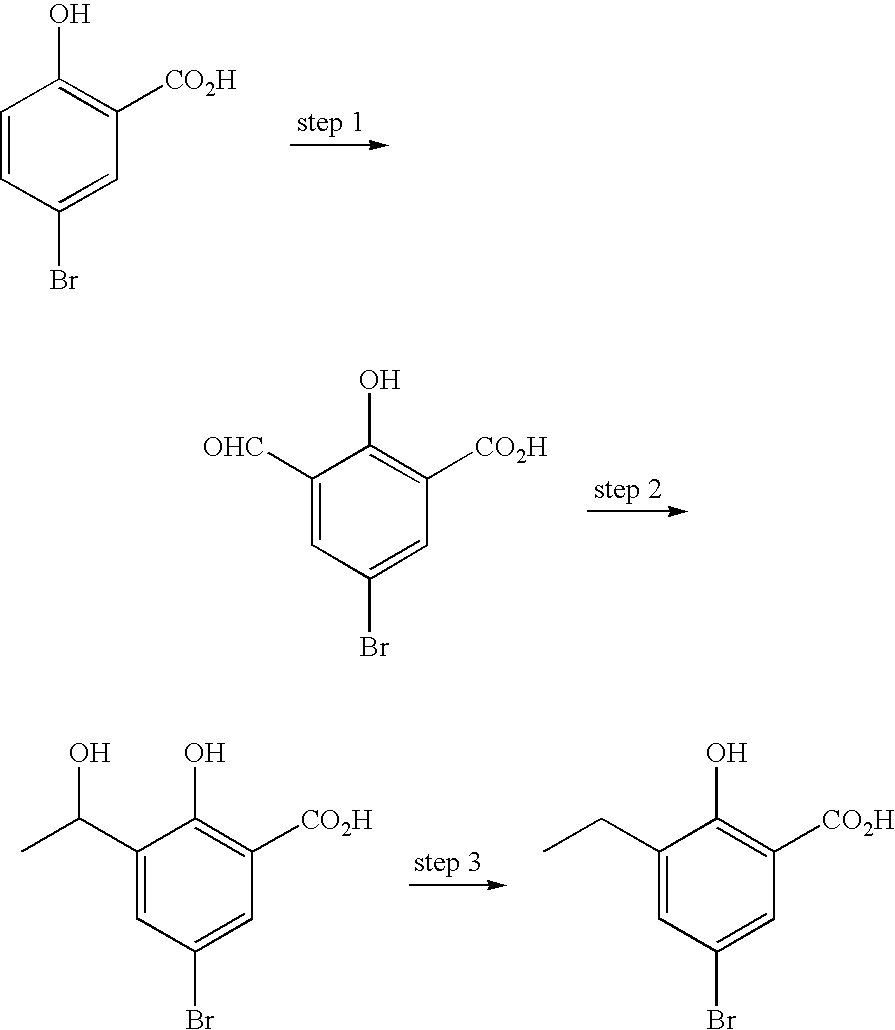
C1=CC(Br)=CC([CO2H])=C1O.C1([OHC])=CC(Br)=CC([CO2H])=C1O.C1(C(C)O)=CC(Br)=CC([CO2H])=C1O.C1(CC)=CC(Br)=CC([CO2H])=C1O
